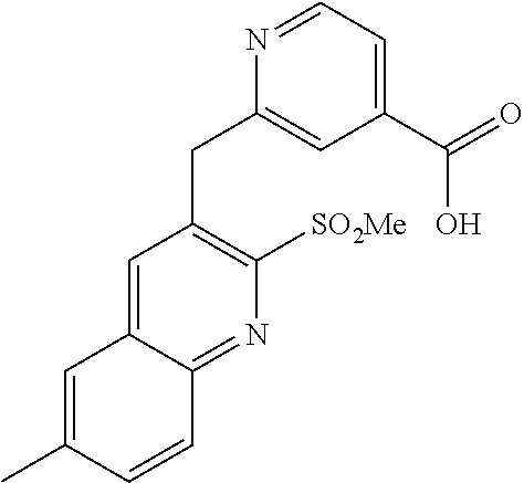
C1=C2C(=NC([SO2Me])=C1CC1=CC(C(=O)O)=CC=N1)C=CC(C)=C2
